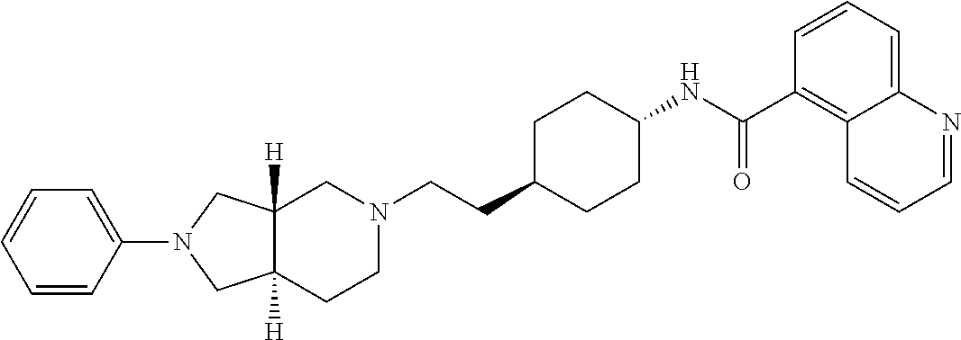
N1(C2=CC=CC=C2)CC2([H])C([H])(C1)CN(CCC1CCC(NC(C3=C4C(=CC=C3)N=CC=C4)=O)CC1)CC2
